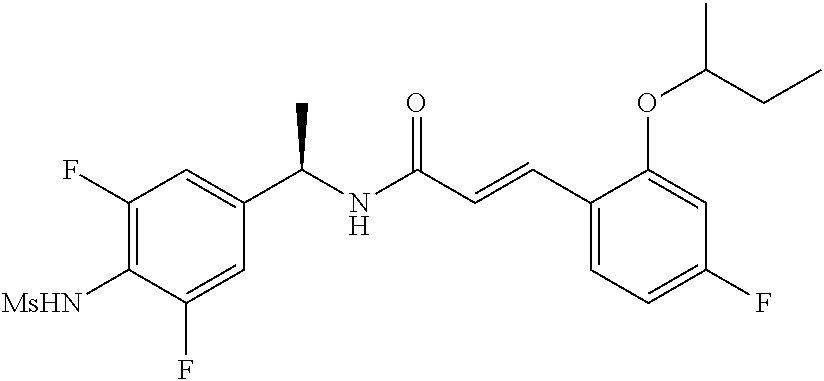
C1(F)=C([MsHN])C(F)=CC(C(NC(C=CC2=CC=C(F)C=C2OC(C)CC)=O)C)=C1
